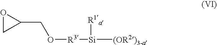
O1CC1CO[R3][Si]([(OR2)3-a])[R1a]
